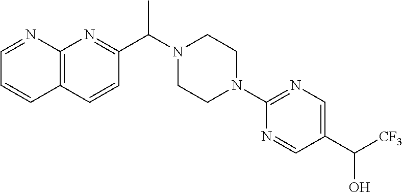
C12=C(C=CC(C(N3CCN(C4=NC=C(C(O)[CF3])C=N4)CC3)C)=N1)C=CC=N2
